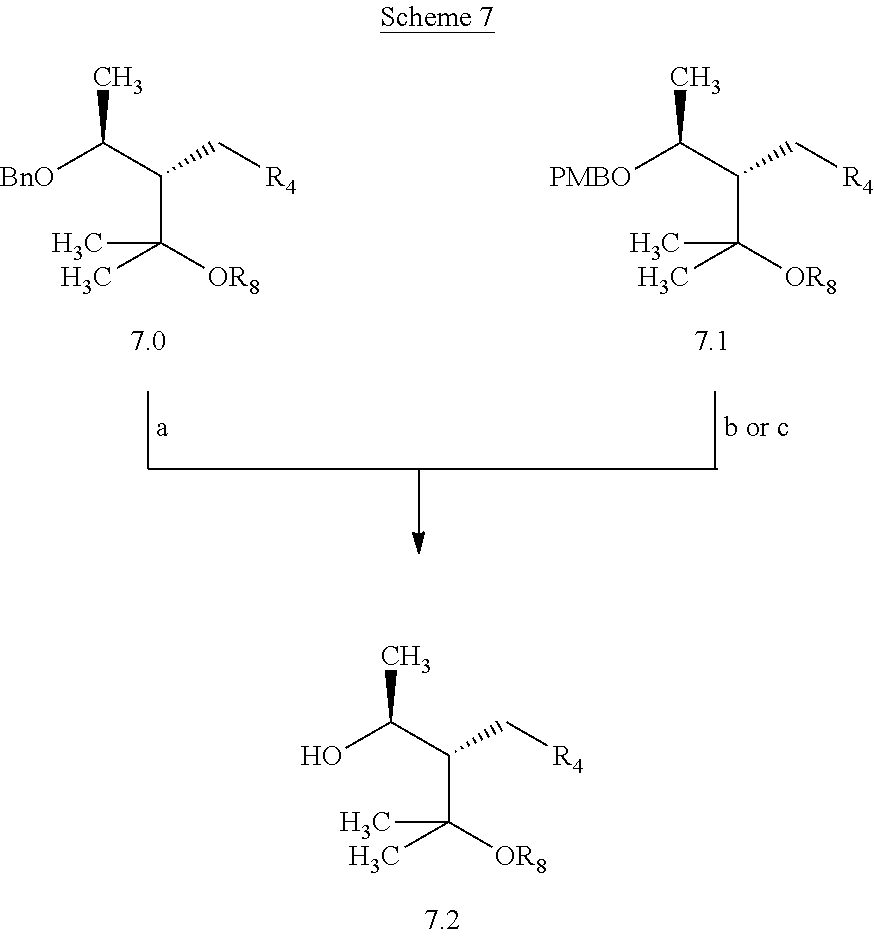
[BnO]C(C(C[R4])C([OR8])(C)C)C.[PMBO]C(C(C[R4])C([OR8])(C)C)C.OC(C(C[R4])C([OR8])(C)C)C
